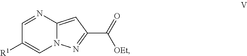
C12=CC(C(=O)[OEt])=NN1C=C([R1])C=N2
